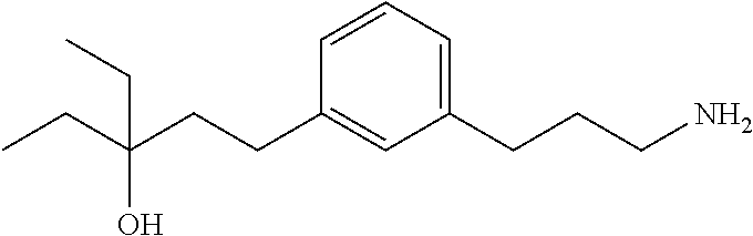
CCC(CCC1=CC(CCCN)=CC=C1)(CC)O
